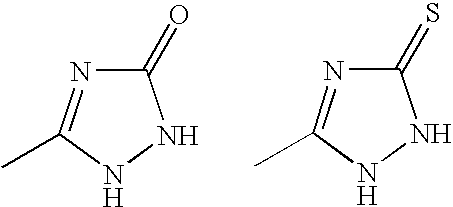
C1(=O)N=C(C)NN1.C1(=S)N=C(C)NN1
